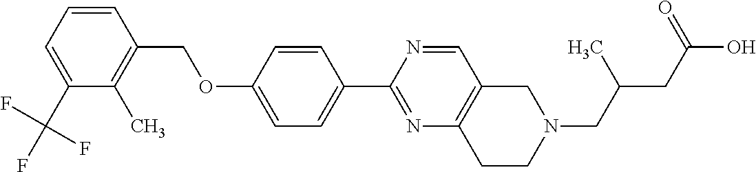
C1(C(F)(F)F)=CC=CC(COC2=CC=C(C3=NC4=C(C=N3)CN(CC(C)CC(=O)O)CC4)C=C2)=C1C
